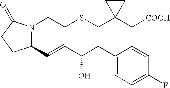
C1(C=CC(O)CC2=CC=C(F)C=C2)N(CCSCC2(C[COOH])CC2)C(=O)CC1
